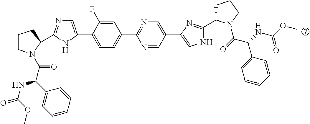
C1=C(F)C(C2=CN=C(C3N(C(C(C4=CC=CC=C4)NC(=O)OC)=O)CCC3)N2)=CC=C1C1=NC=C(C2=CNC(C3CCCN3C(=O)C(NC(OC)=O)C3=CC=CC=C3)=N2)C=N1
